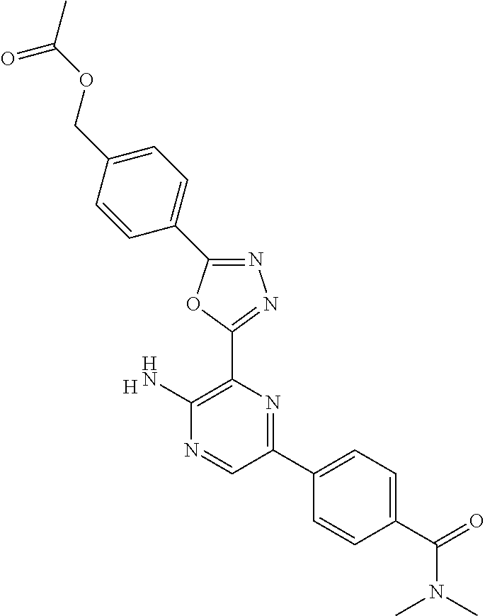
[H].C1(N)=C(C2=NN=C(C3=CC=C(COC(=O)C)C=C3)O2)N=C(C2=CC=C(C(N(C)C)=O)C=C2)C=N1
